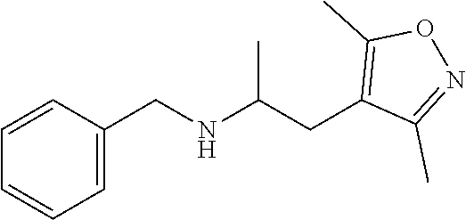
C1=CC=C(CNC(CC2=C(C)ON=C2C)C)C=C1
